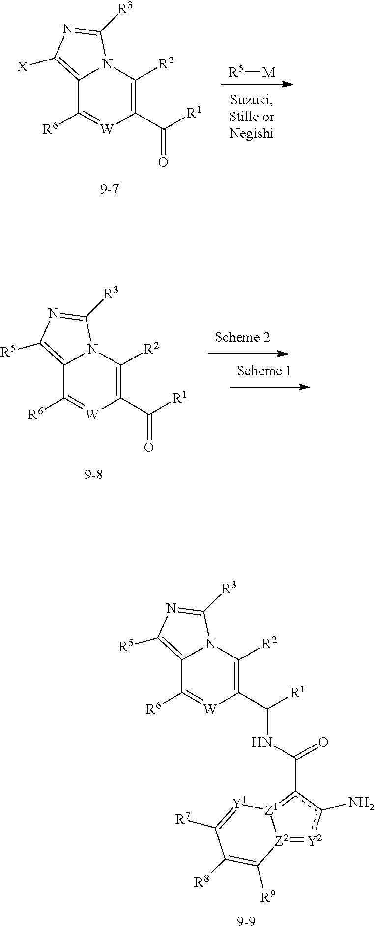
[9-9].C([R1])(NC(=O)c1c(N)[Y2]=[Z2]2[Z1]=1[Y1]=C([R7])C([R8])=C2[R9])C1=C([R2])N2C(=C([R5])N=C2[R3])C([R6])=[W]1.[R5][M].C1([R6])=[W]C(C([R1])=O)=C([R2])N2C1=C([X])N=C2[R3].C1([R6])=[W]C(C([R1])=O)=C([R2])N2C1=C([R5])N=C2[R3]
